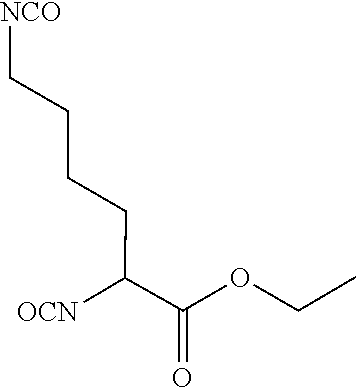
C(C(=O)OCC)(CCCC[NCO])[OCN]
